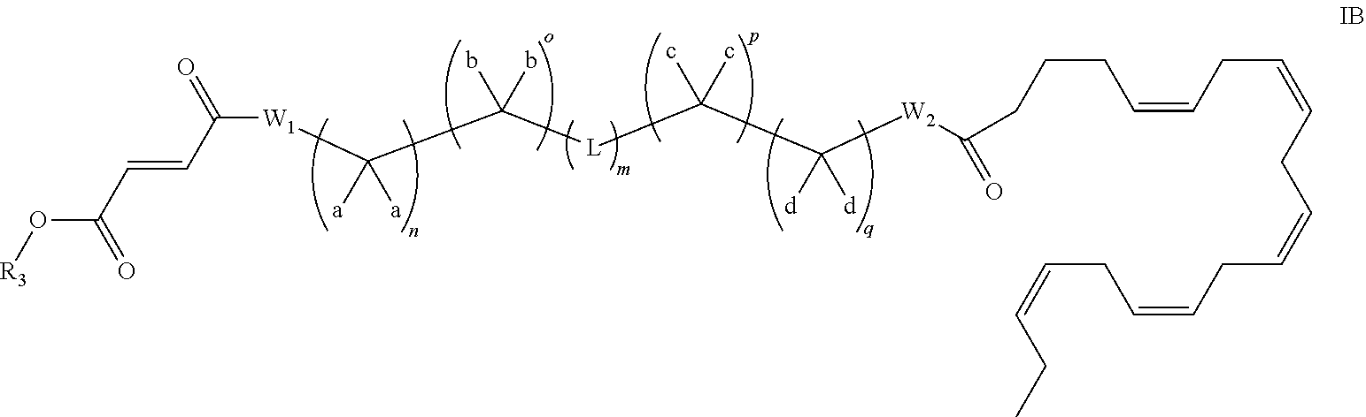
O(C(C=CC([W1]C(C([L]C(C([W2]C(=O)CCCC=CCC=CCC=CCC=CCC=CCC)([d])[d])(c)c)(b)b)([a])[a])=O)=O)[R3]
